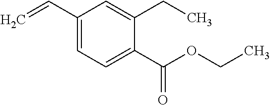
C(C1=CC=C(C(OCC)=O)C(CC)=C1)=C
